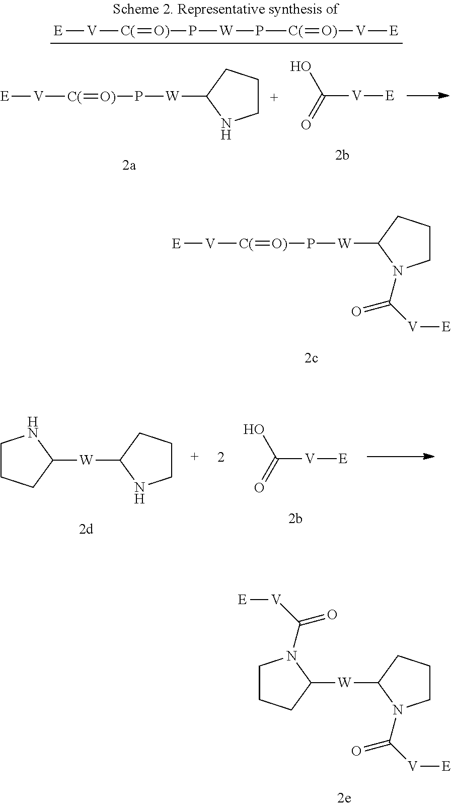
[E][V][C(]=[O)]P[W]C1N(C(=O)[V][E])CCC1.C1CCC([W]C2NCCC2)N1.C([V][E])(O)=O.C1CCC([W]C2N(C(=O)[V][E])CCC2)N1C(=O)[V][E].C([V][E])(O)=O.[E][V][C(]=[O)]P[W]C1NCCC1.[E][V][C(]=[O)]P[W]P[C(]=[O)][V][E]
